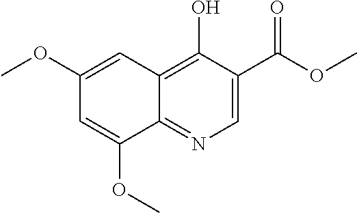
C12=NC=C(C(OC)=O)C(O)=C1C=C(OC)C=C2OC
